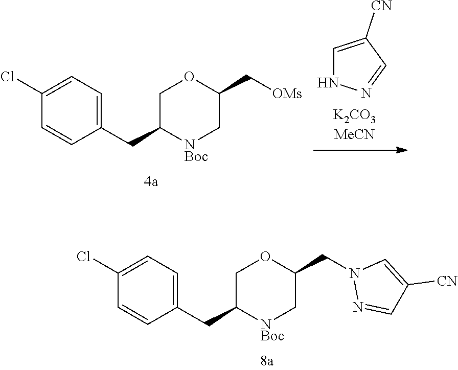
C1(Cl)=CC=C(CC2[NBoc]CC(CN3N=CC([CN])=C3)OC2)C=C1.C1(Cl)=CC=C(CC2[NBoc]CC(C[OMs])OC2)C=C1.C1=C([CN])C=NN1
